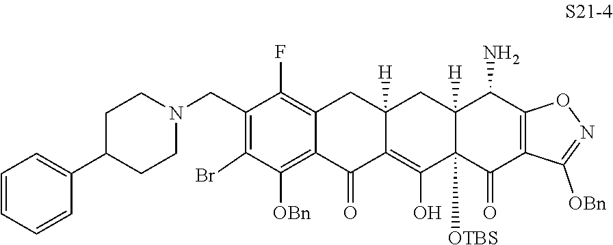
C1=CC=C(C2CCN(CC3=C(Br)C([OBn])=C4C(=C3F)CC3([H])CC5([H])C(N)C6=C(C([OBn])=NO6)C(=O)C5([OTBS])C(O)=C3C4=O)CC2)C=C1
